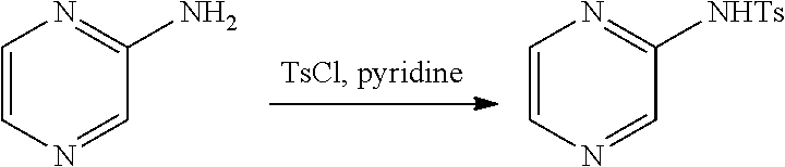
C1=CN=CC(N)=N1.C1=CN=CC([NHTs])=N1
